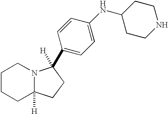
C1CCC2([H])N(C1)C(C1=CC=C(NC3CCNCC3)C=C1)([H])CC2
